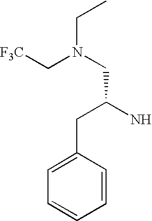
N(CC(N)CC1=CC=CC=C1)(C[F3C])CC
